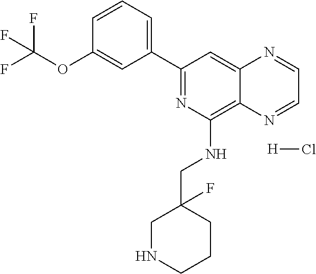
C1(C2=NC(NCC3(F)CNCCC3)=C3C(=C2)N=CC=N3)=CC=CC(OC(F)(F)F)=C1.[H]Cl
